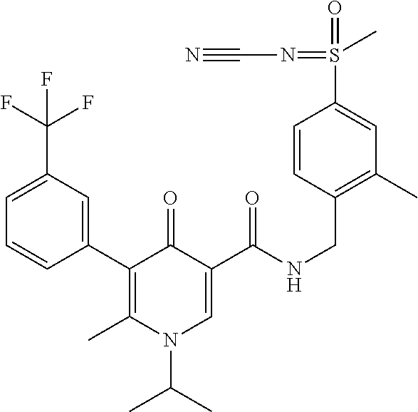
C1(C2=C(C)N(C(C)C)C=C(C(NCC3=C(C)C=C(S(=O)(=NC#N)C)C=C3)=O)C2=O)=CC(C(F)(F)F)=CC=C1
